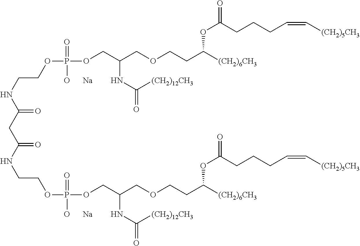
C(C(NCCOP(OCC(COCCC([(CH2)6CH3])OC(=O)CCCC=C[(CH2)5CH3])NC(=O)[(CH2)12CH3])(=O)[O      Na])=O)C(NCCOP(OCC(COCCC([(CH2)6CH3])OC(=O)CCCC=C[(CH2)5CH3])NC(=O)[(CH2)12CH3])(=O)[O      Na])=O
